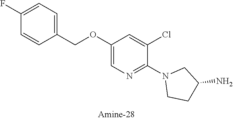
C1(OCC2=CC=C(F)C=C2)=CN=C(N2CCC(N)C2)C(Cl)=C1
